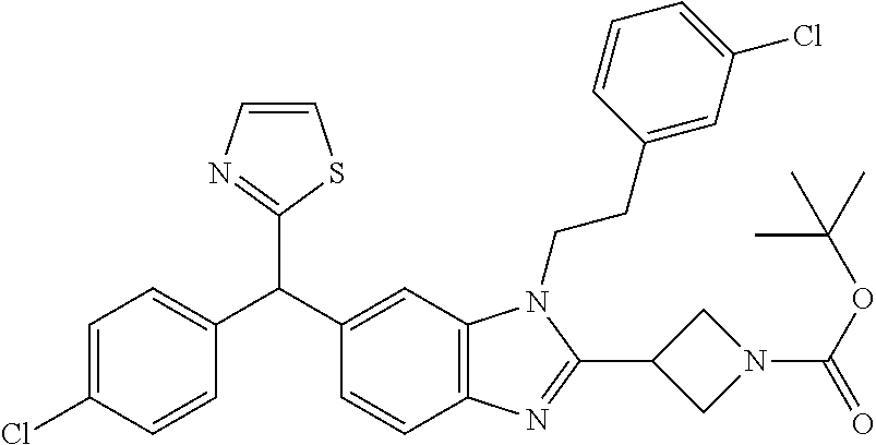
C1=C(Cl)C=CC(C(C2=CC3=C(C=C2)N=C(C2CN(C(=O)OC(C)(C)C)C2)N3CCC2=CC(Cl)=CC=C2)C2=NC=CS2)=C1
